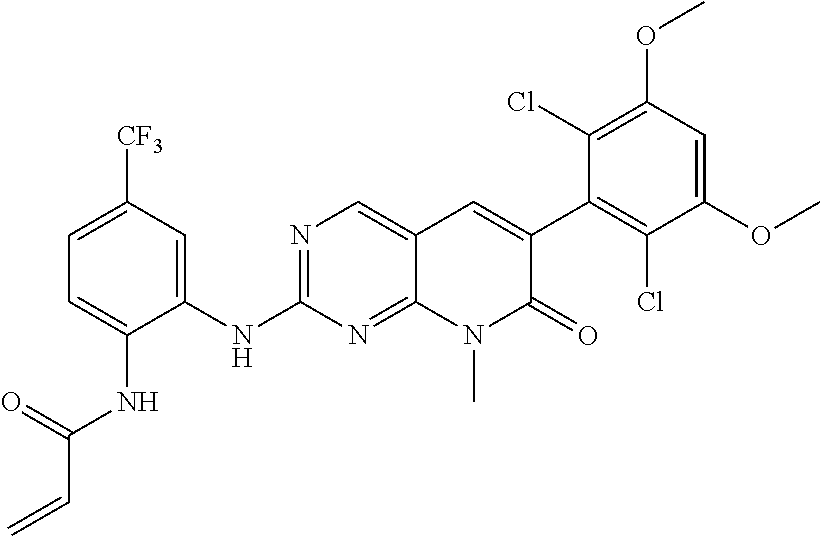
C1=C(NC(C=C)=O)C(NC2=NC=C3C(=N2)N(C)C(=O)C(C2=C(Cl)C(OC)=CC(OC)=C2Cl)=C3)=CC([CF3])=C1
